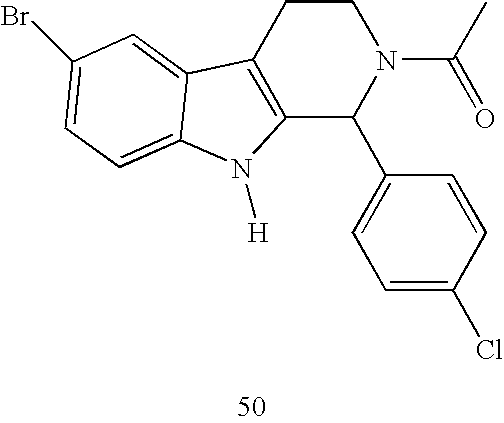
C12=C(CCN(C(=O)C)C1C1=CC=C(Cl)C=C1)C1=CC(Br)=CC=C1N2[H]
